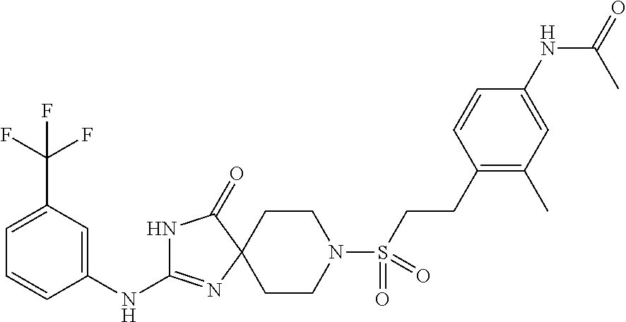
C1CN(S(=O)(=O)CCC2=C(C)C=C(NC(=O)C)C=C2)CCC12N=C(NC1=CC(C(F)(F)F)=CC=C1)NC2=O
